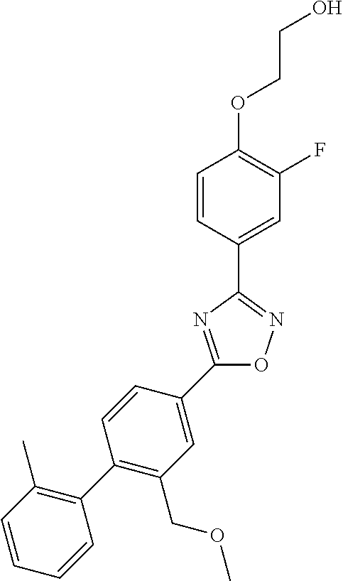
C1=CC(C2=NOC(C3=CC(COC)=C(C4=C(C)C=CC=C4)C=C3)=N2)=CC(F)=C1OCCO
